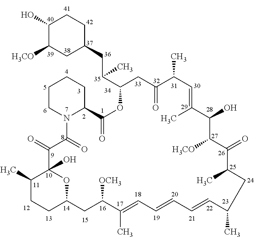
C1(C)C=CC=CC=C(C)C([OCH3])CC2CCC(C)C(O)(O2)C(=O)C(=O)N2C(CCCC2)C(=O)OC(C(CC2CCC(O)C([H3CO])C2)C)CC(=O)C(C)C=C(C)C(O)C([H3CO])C(=O)C(C)C1
